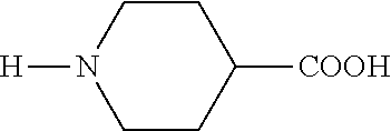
C1CC([COOH])CCN1[H]
